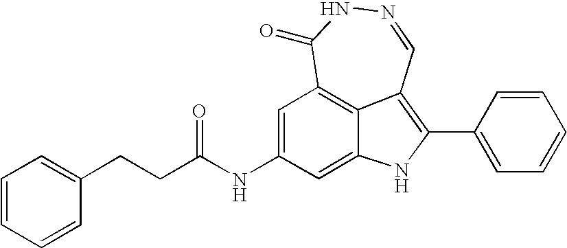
N1=CC2=C(C3=CC=CC=C3)NC3=CC(NC(=O)CCC4=CC=CC=C4)=CC(=C23)C(=O)N1
